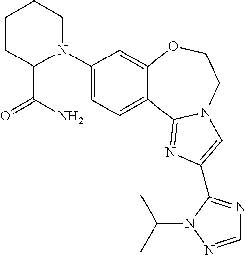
C1(N2CCCCC2C(=O)N)=CC=C2C(=C1)OCCN1C2=NC(C2=NC=NN2C(C)C)=C1
